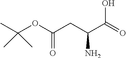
OC(C(CC(OC(C)(C)C)=O)N)=O
